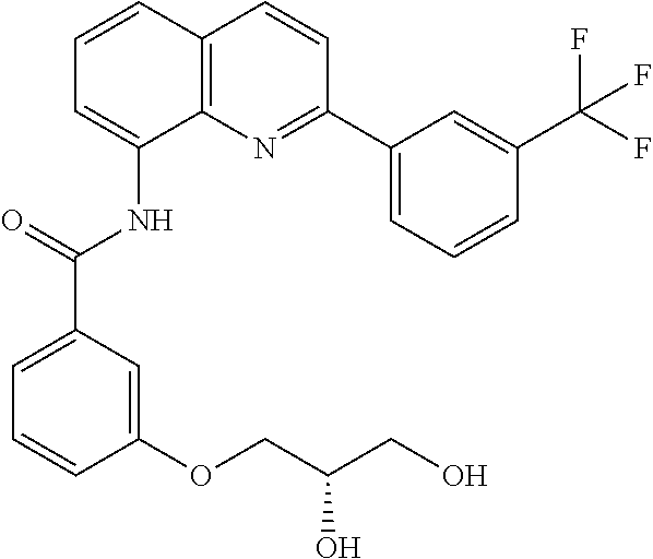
C1=CC2=C(C(NC(=O)C3=CC=CC(OCC(CO)O)=C3)=C1)N=C(C1=CC=CC(C(F)(F)F)=C1)C=C2
